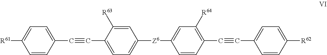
C1=CC(C#CC2=CC=C([Z6]C3=CC([R64])=C(C#CC4=CC=C([R62])C=C4)C=C3)C=C2[R63])=CC=C1[R61]
